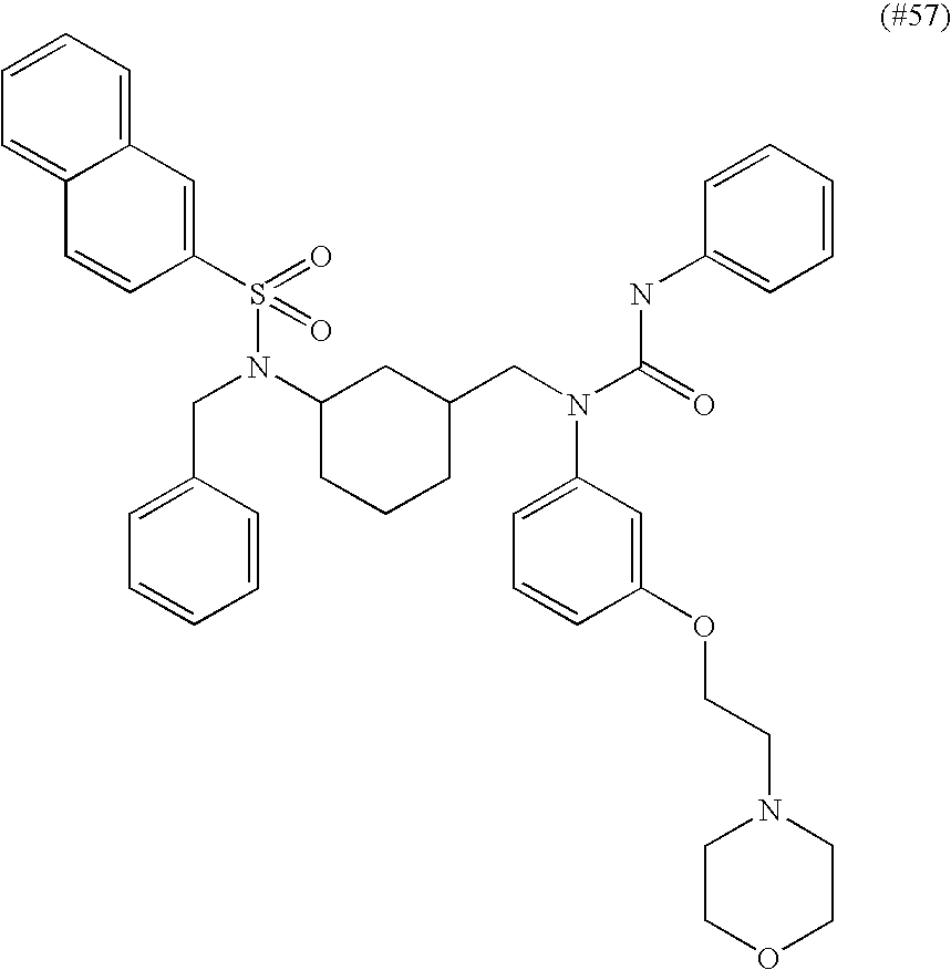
C1C(CN(C(=O)NC2=CC=CC=C2)C2=CC=CC(OCCN3CCOCC3)=C2)CC(N(CC2=CC=CC=C2)S(C2=CC3=CC=CC=C3C=C2)(=O)=O)CC1
